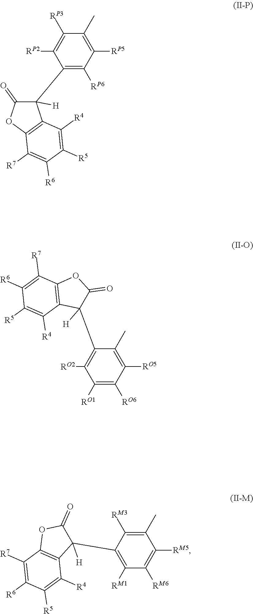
C1(C2([H])C(=O)OC3=C2C([R4])=C([R5])C([R6])=C3[R7])=C([RP6])C([RP5])=C(C)C([RP3])=C1[RP2].C1(C2([H])C(=O)OC3=C2C([R4])=C([R5])C([R6])=C3[R7])=C([RO2])C([RO1])=C([RO6])C([RO5])=C1C.C1(C2([H])C(=O)OC3=C2C([R4])=C([R5])C([R6])=C3[R7])=C([RM1])C([RM6])=C([RM5])C(C)=C1[RM3]
